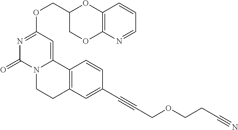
N1=CC=CC2=C1OCC(COC1=NC(=O)N3C(=C1)C1=C(CC3)C=C(C#CCOCCC#N)C=C1)O2
